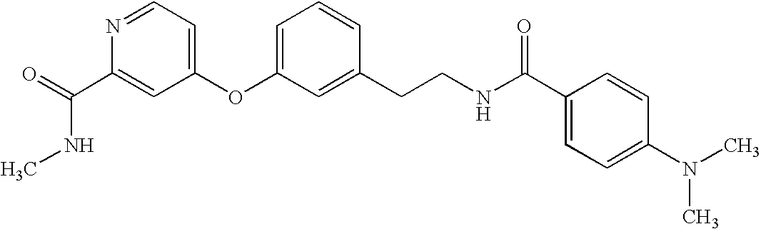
O=C(C1=CC(OC2=CC=CC(CCNC(C3=CC=C(N(C)C)C=C3)=O)=C2)=CC=N1)NC
